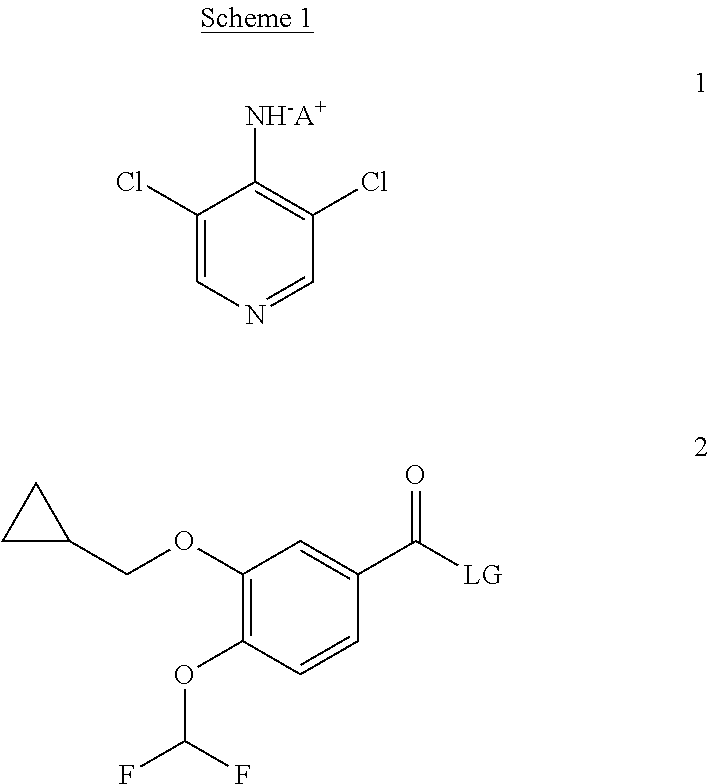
C1(Cl)=CN=CC(Cl)=C1[NH-A+].C1(OCC2CC2)=C(OC(F)F)C=CC(C([LG])=O)=C1
